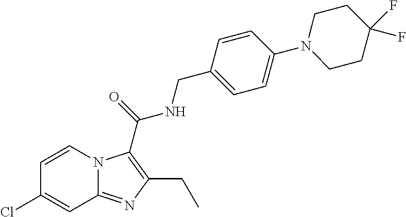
C1=CN2C(=NC(CC)=C2C(=O)NCC2=CC=C(N3CCC(F)(F)CC3)C=C2)C=C1Cl
